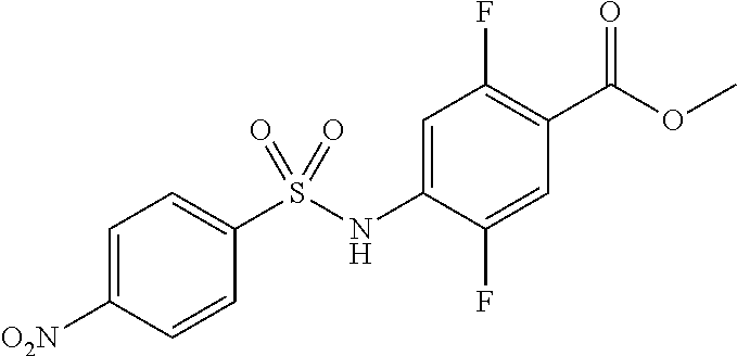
COC(=O)C1=C(F)C=C(NS(C2=CC=C([O2N])C=C2)(=O)=O)C(F)=C1
